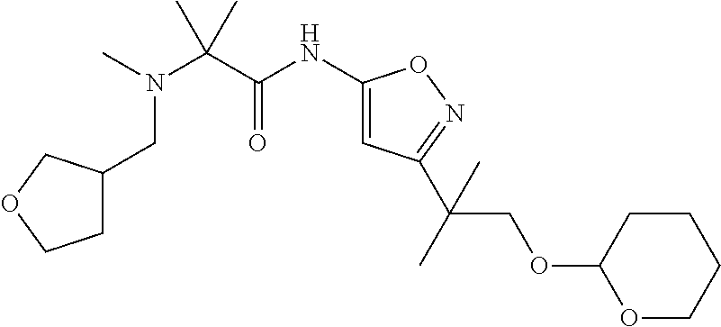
N(C(C(NC1=CC(C(C)(COC2OCCCC2)C)=NO1)=O)(C)C)(C)CC1CCOC1
